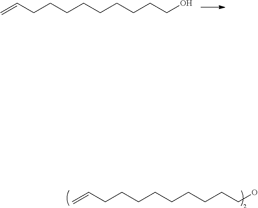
C=CCCCCCCCCCO.C=CCCCCCCCCCO
